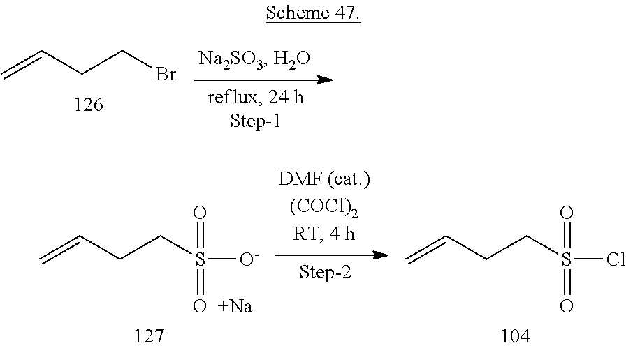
C=CCCBr.C=CCCS([O-])(=O)=[O  +Na].C=CCCS(Cl)(=O)=O
